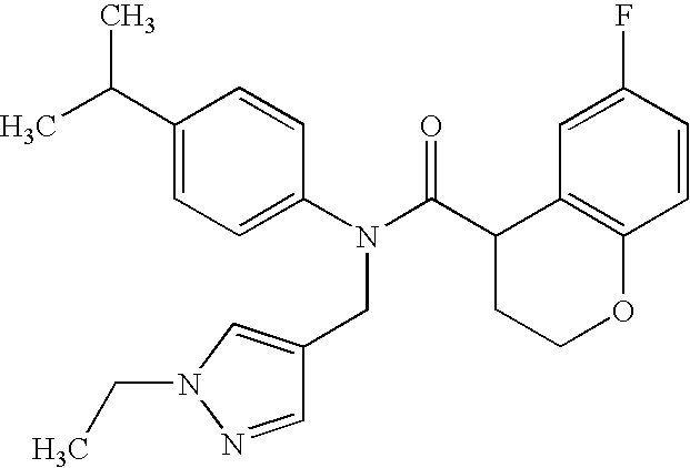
C1=C(C(C)C)C=CC(N(C(C2CCOC3=C2C=C(F)C=C3)=O)CC2=CN(CC)N=C2)=C1
